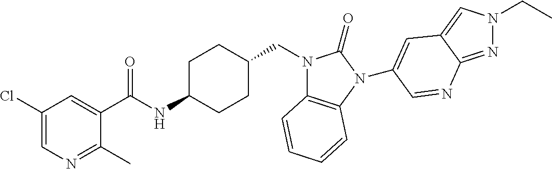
C1(Cl)=CN=C(C)C(C(NC2CCC(CN3C4=C(N(C5=CC6=CN(CC)N=C6N=C5)C3=O)C=CC=C4)CC2)=O)=C1
